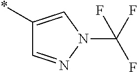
*C1=CN(C(F)(F)F)N=C1
